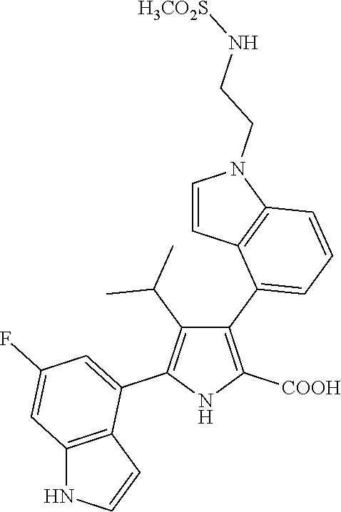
C1(C2=CC=CC3=C2C=CN3CCN[H3CO2S])=C([COOH])NC(C2=CC(F)=CC3=C2C=CN3)=C1C(C)C
